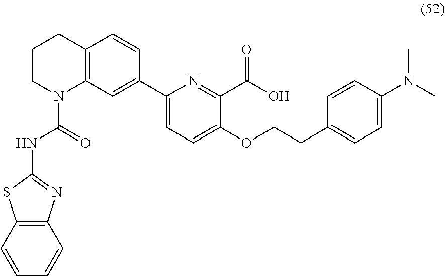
C12=C(C=CC=C1)SC(NC(N1C3=C(CCC1)C=CC(C1=CC=C(OCCC4=CC=C(N(C)C)C=C4)C(C(O)=O)=N1)=C3)=O)=N2
